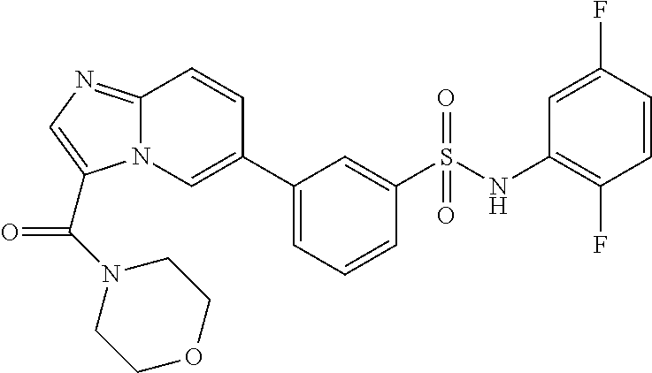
C1(C2=CN3C(=NC=C3C(N3CCOCC3)=O)C=C2)=CC=CC(S(NC2=C(F)C=CC(F)=C2)(=O)=O)=C1
